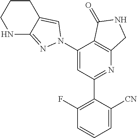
C1(C2=C(F)C=CC=C2[CN])=NC2=C(C(N3N=C4NCCCC4=C3)=C1)C(=O)NC2
